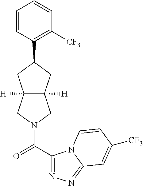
C1=CC(C2CC3([H])C([H])(C2)CN(C(C2=NN=C4N2C=CC([CF3])=C4)=O)C3)=C([CF3])C=C1
